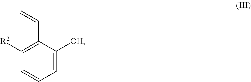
C1=C([OH])C(C=C)=C([R2])C=C1
